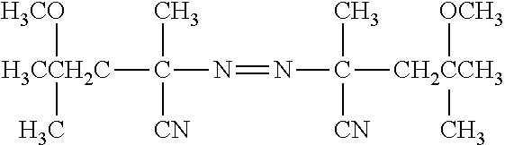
[H3CCH2C](C(C)([CN])N=NC(C)([CN])[CH2CCH3]([OCH3])C)([H3CO])C
